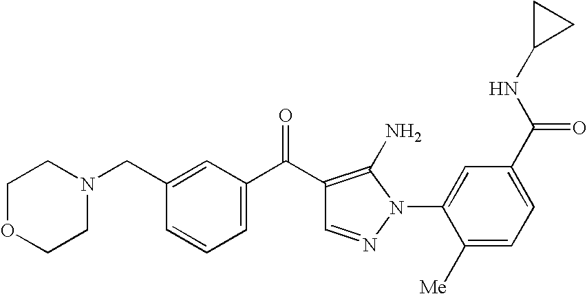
C1(CN2CCOCC2)=CC(C(=O)C2=C(N)N(C3=CC(C(NC4CC4)=O)=CC=C3[Me])N=C2)=CC=C1
